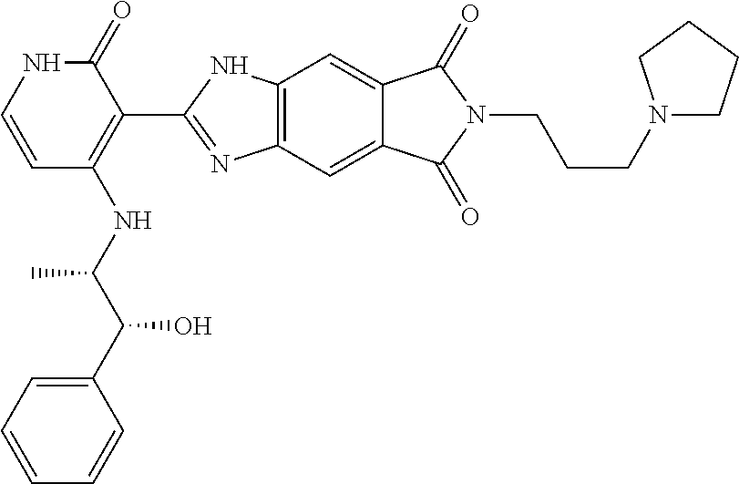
C1=CNC(=O)C(C2=NC3=C(N2)C=C2C(=C3)C(=O)N(CCCN3CCCC3)C2=O)=C1NC(C(C1=CC=CC=C1)O)C
